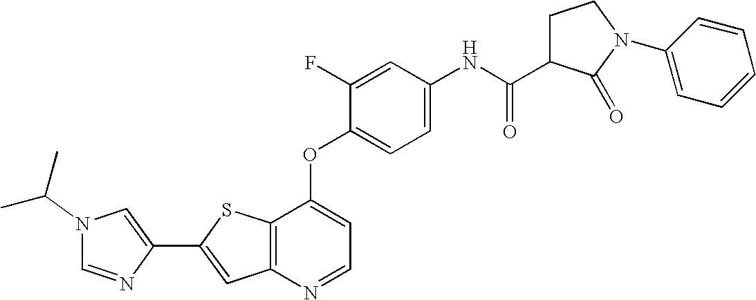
C12=C(SC(C3=CN(C(C)C)C=N3)=C1)C(OC1=CC=C(NC(=O)C3CCN(C4=CC=CC=C4)C3=O)C=C1F)=CC=N2
